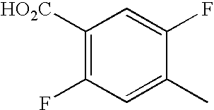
C1([HO2C])=C(F)C=C(C)C(F)=C1
